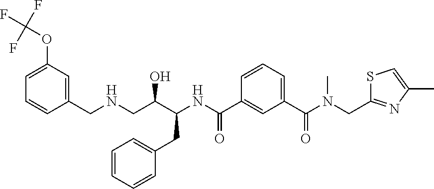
C1(C(N(C)CC2=NC(C)=CS2)=O)=CC=CC(C(=O)NC(CC2=CC=CC=C2)C(O)CNCC2=CC(OC(F)(F)F)=CC=C2)=C1
